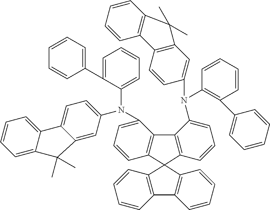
C1=CC=CC2=C1C1=C(C=CC=C1)C21C2=C(C(N(C3=CC=CC=C3C3=CC=CC=C3)C3=CC=C4C(=C3)C(C)(C)C3=CC=CC=C43)=CC=C2)C2=C1C=CC=C2N(C1=C(C2=CC=CC=C2)C=CC=C1)C1=CC2=C(C=C1)C1=C(C=CC=C1)C2(C)C
